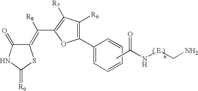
C1(=C(C2=C([R7])C([R6])=C(C3=CC=CC=C3)O2)[R8])C(=O)NC(=[R9])S1.CC(N[E]CN)=O
